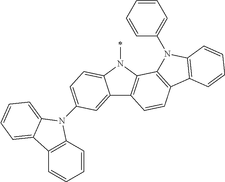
C12=CC(N3C4=C(C=CC=C4)C4=CC=CC=C34)=CC=C1N(C)C1=C2C=CC2=C1N(C1=CC=CC=C1)C1=C2C=CC=C1
